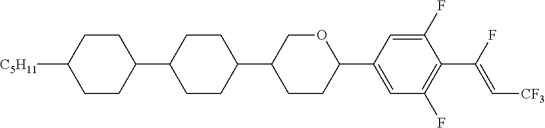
C1CC(C2CCC(C3CCC(C4=CC(F)=C(C(F)=C[CF3])C(F)=C4)OC3)CC2)CCC1[C5H11]
